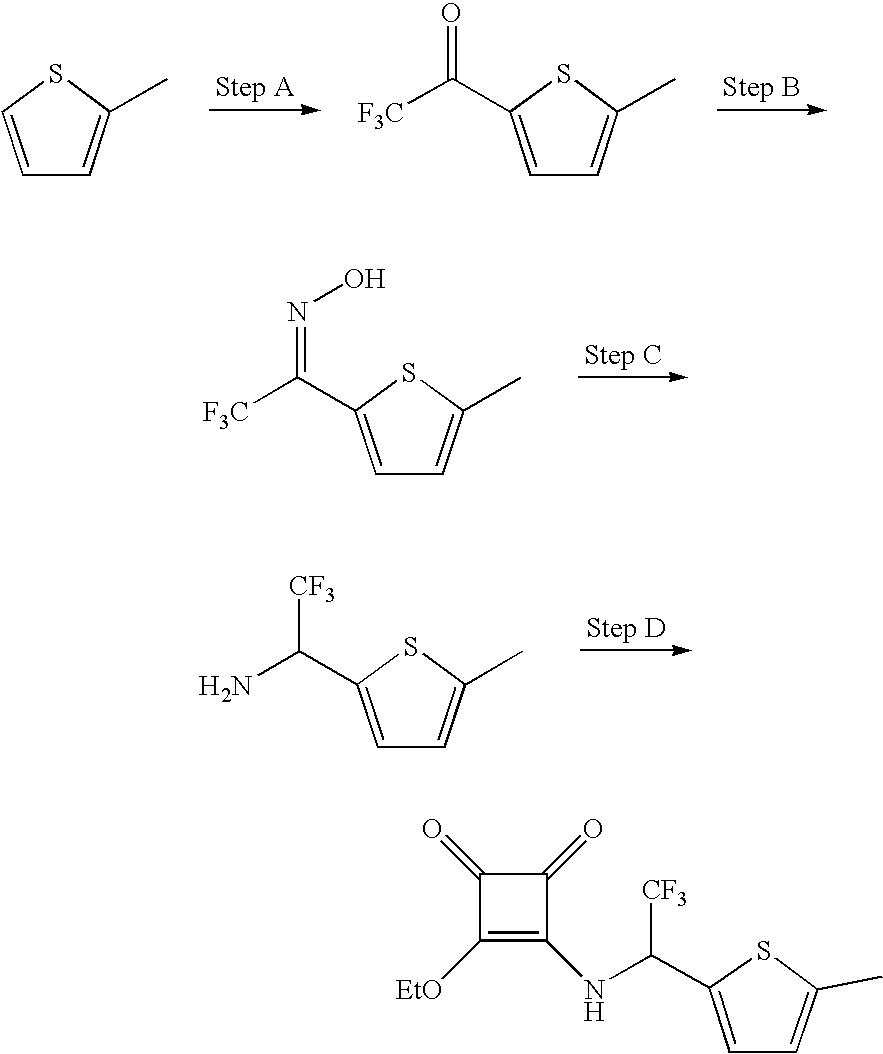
C1=CSC(C)=C1.C1=C(C([F3C])=O)SC(C)=C1.C1=C(C([F3C])=NO)SC(C)=C1.C1=C(C(N)[CF3])SC(C)=C1.C1([EtO])=C(NC([CF3])C2=CC=C(C)S2)C(=O)C1=O
